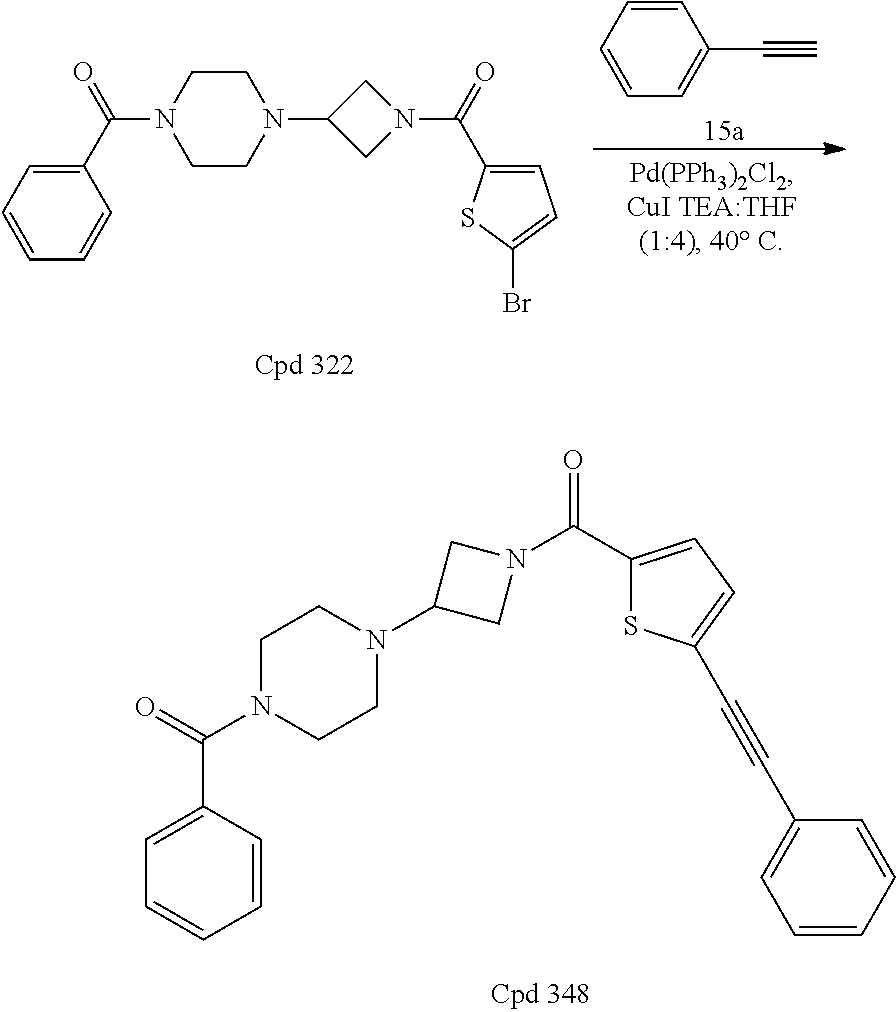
C1(C(N2CCN(C3CN(C(=O)C4=CC=C(Br)S4)C3)CC2)=O)=CC=CC=C1.C1=CC=CC=C1C#C.C1(C#CC2=CC=C(C(N3CC(N4CCN(C(C5=CC=CC=C5)=O)CC4)C3)=O)S2)=CC=CC=C1
